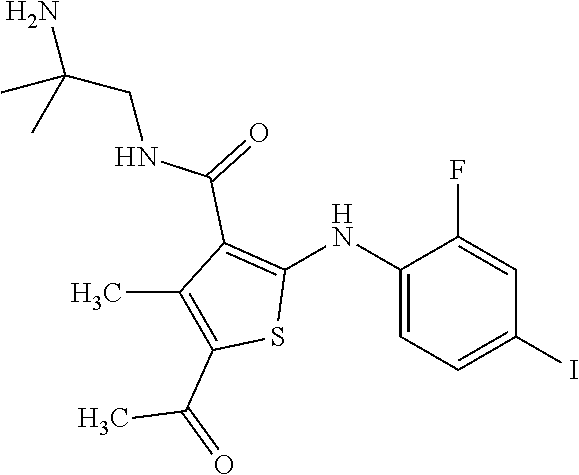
C1(NC2=C(C(=O)NCC(N)(C)C)C(C)=C(C(=O)C)S2)=CC=C(I)C=C1F
